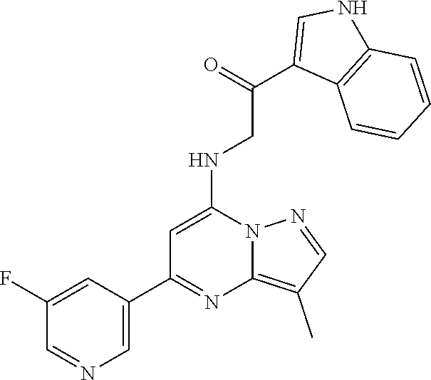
C1=C(C2=NC3=C(C)C=NN3C(NCC(C3=CNC4=C3C=CC=C4)=O)=C2)C=C(F)C=N1
